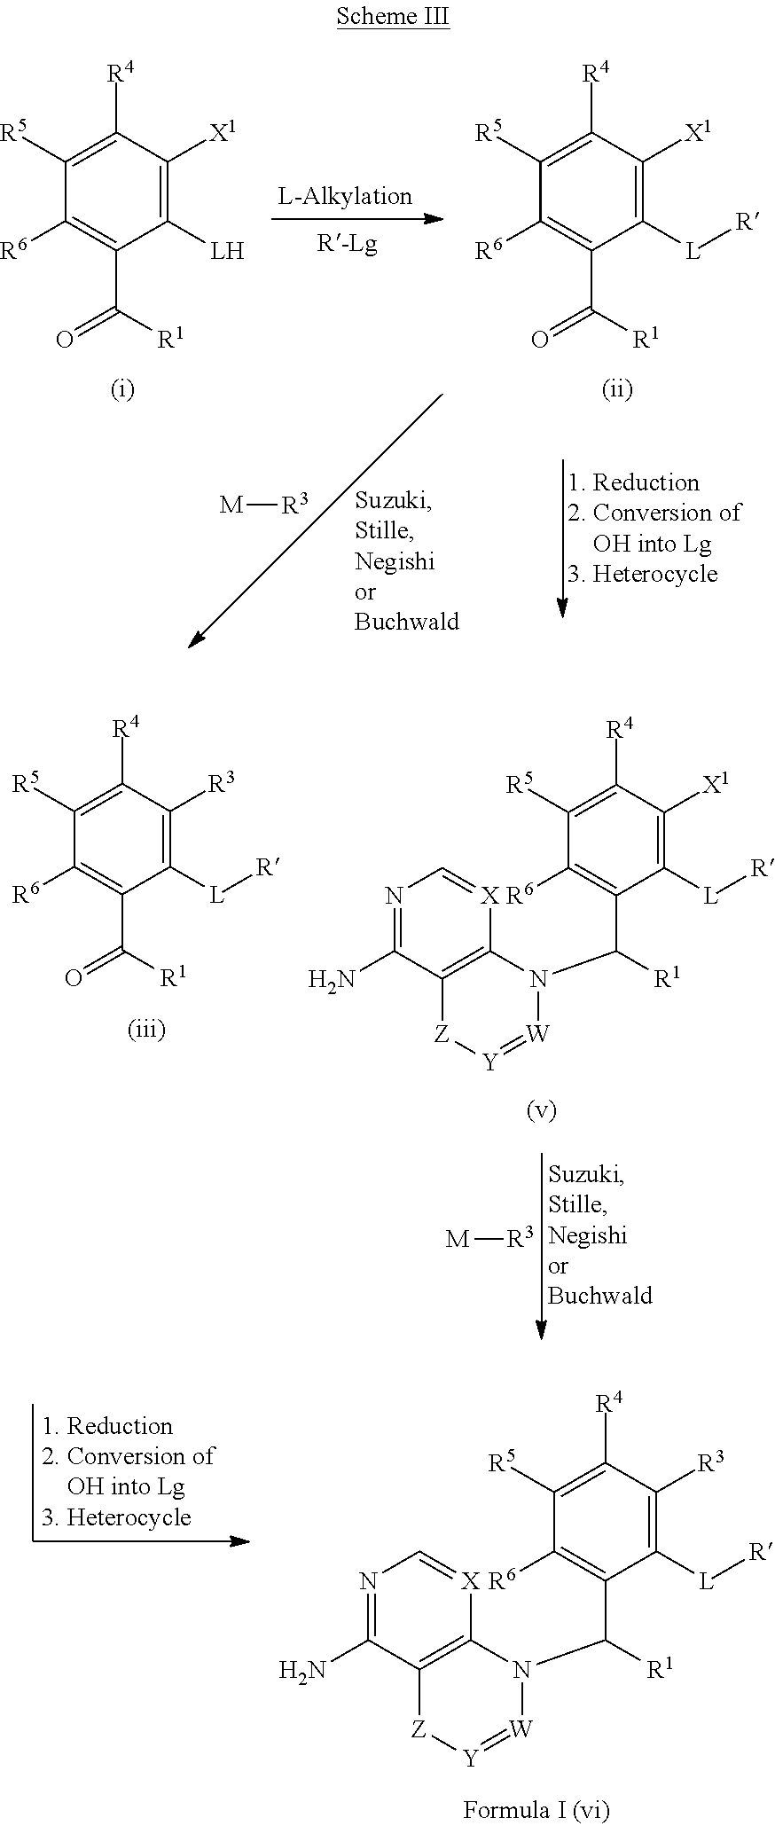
C1([R5])=C([R4])C([R3])=C([L][R])C(C(N2C3=C(C(N)=NC=[X]3)[Z][Y]=[W]2)[R1])=C1[R6].C1([R5])=C([R4])C([X1])=C([LH])C(C(=O)[R1])=C1[R6].C1([R5])=C([R4])C([X1])=C([L][R])C(C(=O)[R1])=C1[R6].[M][R3].C1([R5])=C([R4])C([R3])=C([L][R])C(C(=O)[R1])=C1[R6].C1([R5])=C([R4])C([X1])=C([L][R])C(C(N2C3=C(C(N)=NC=[X]3)[Z][Y]=[W]2)[R1])=C1[R6].[M][R3]
